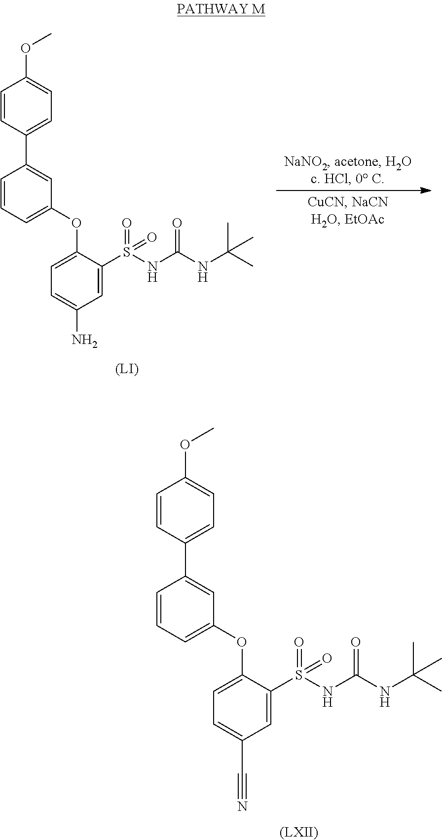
C1=CC(C2=CC(OC3=CC=C(C#N)C=C3S(NC(NC(C)(C)C)=O)(=O)=O)=CC=C2)=CC=C1OC.[(LXII)].C1=CC(C2=CC(OC3=CC=C(N)C=C3S(NC(NC(C)(C)C)=O)(=O)=O)=CC=C2)=CC=C1OC.[(LI)]
